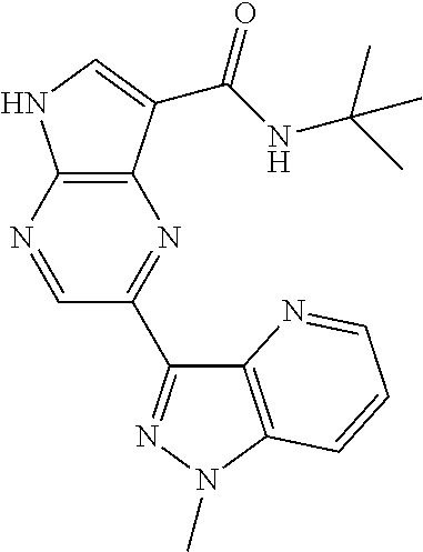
C12=C(C(C(NC(C)(C)C)=O)=CN1)N=C(C1=NN(C)C3=C1N=CC=C3)C=N2
